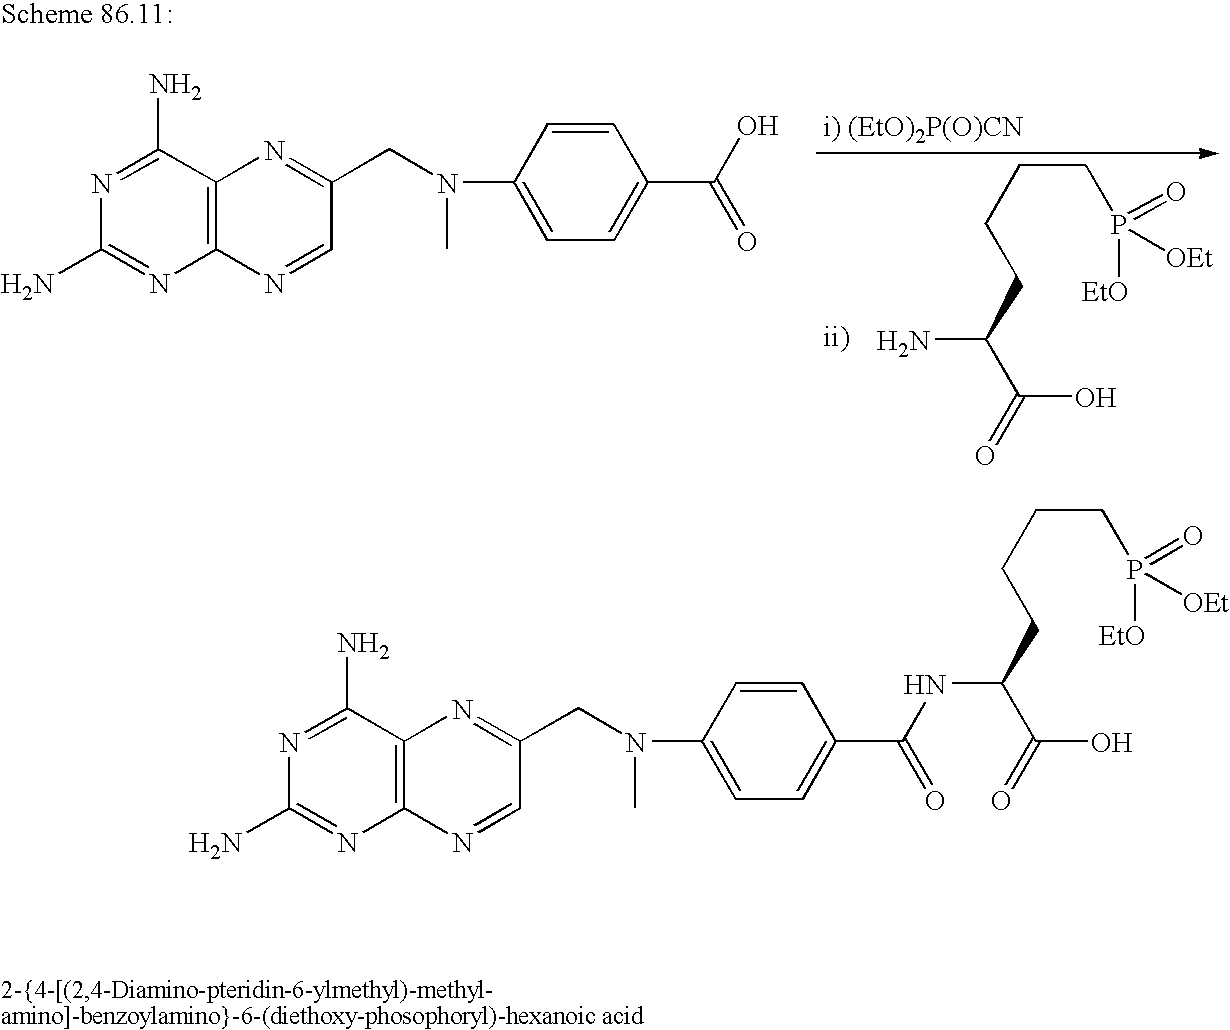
C1(N)=NC2=C(C(N)=N1)N=C(CN(C)C1=CC=C(C(O)=O)C=C1)C=N2.NC(C(=O)O)CCCCP([OEt])(=O)[EtO].C1(N)=NC2=C(C(N)=N1)N=C(CN(C)C1=CC=C(C(NC(C(=O)O)CCCCP([OEt])(=O)[EtO])=O)C=C1)C=N2
